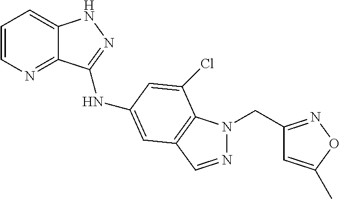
C1=CN=C2C(=C1)NN=C2NC1=CC2=C(N(CC3=NOC(C)=C3)N=C2)C(Cl)=C1
